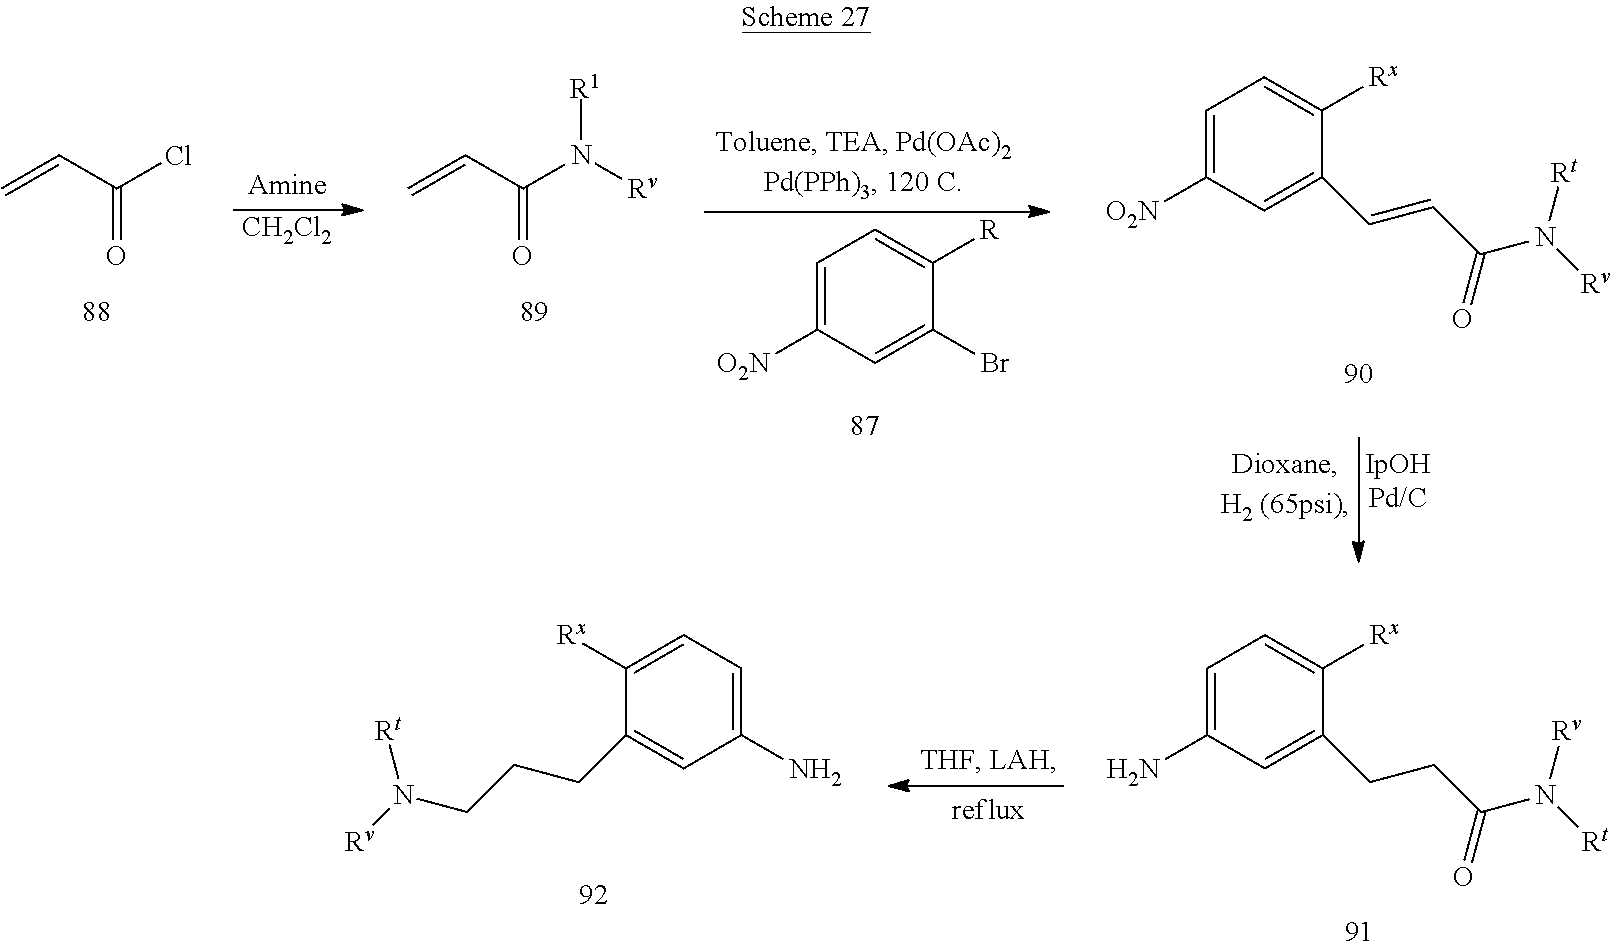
C(=O)(C=C)Cl.[CH2Cl2].C(=O)(C=C)N([Rv])[R1].C1=C([O2N])C=C(Br)C([R])=C1.C1=C([O2N])C=C(C=CC(N([Rv])[Rt])=O)C([Rx])=C1.C1=C(N)C=C(CCC(N([Rt])[Rv])=O)C([Rx])=C1.C1=C(N)C=C(CCCN([Rv])[Rt])C([Rx])=C1
